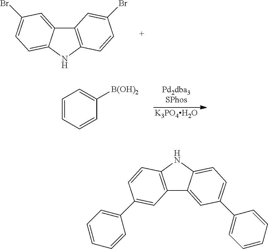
C12=C(NC3=CC=C(Br)C=C13)C=CC(Br)=C2.[K3PO4H2O].C1=CC=CC([B(OH)2])=C1.C12=C(NC3=CC=C(C4=CC=CC=C4)C=C13)C=CC(C1=CC=CC=C1)=C2
